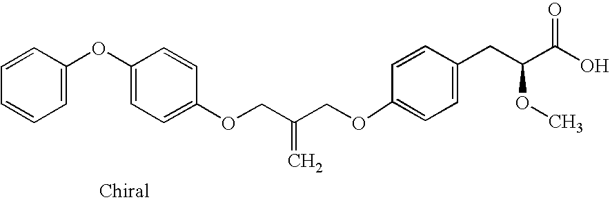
C1(OCC(COC2=CC=C(CC(C(O)=O)OC)C=C2)=C)=CC=C(OC2=CC=CC=C2)C=C1
